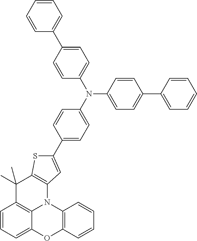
C1=CC=C2C3=C1C(C)(C)C1=C(N3C3=C(C=CC=C3)O2)C=C(C2=CC=C(N(C3=CC=C(C4=CC=CC=C4)C=C3)C3=CC=C(C4=CC=CC=C4)C=C3)C=C2)S1
